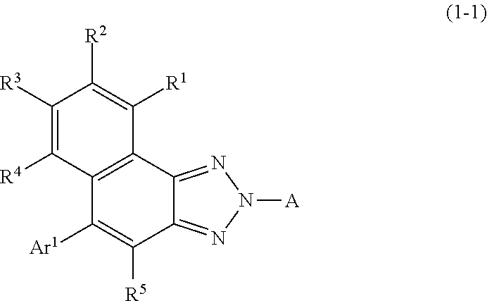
C1([R3])=C([R4])C2=C(C([R1])=C1[R2])C1=NN([A])N=C1C([R5])=C2[Ar1]
